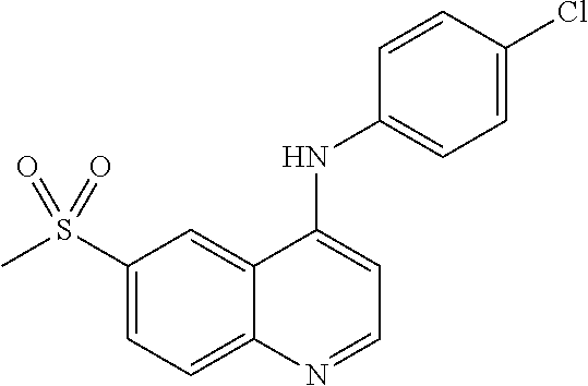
C1(S(C)(=O)=O)=CC=C2C(=C1)C(NC1=CC=C(Cl)C=C1)=CC=N2
